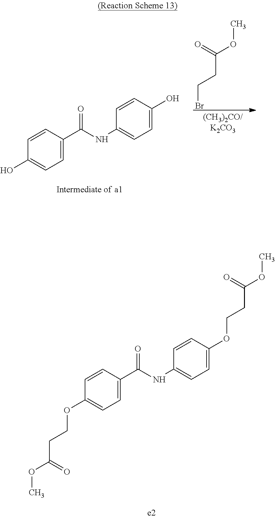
C1=CC(C(NC2=CC=C(O)C=C2)=O)=CC=C1O.C(CC(OC)=O)Br.C1=CC(C(NC2=CC=C(OCCC(=O)OC)C=C2)=O)=CC=C1OCCC(=O)OC
